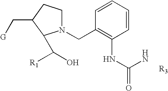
[R3].N1(CC2=C(NC(=O)N)C=CC=C2)CCC(C[G])C1C([R1])O
